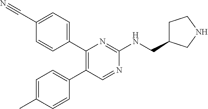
C1=C(C#N)C=CC(C2=C(C3=CC=C(C)C=C3)C=NC(NCC3CCNC3)=N2)=C1
